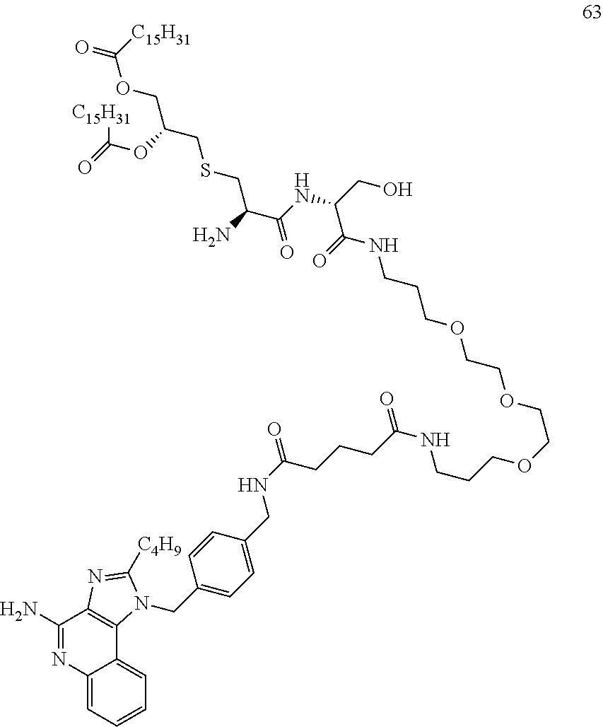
C(OCC(CSCC(C(NC(CO)C(=O)NCCCOCCOCCOCCCNC(=O)CCCC(NCC1=CC=C(CN2C3=C(C(N)=NC4=CC=CC=C43)N=C2[C4H9])C=C1)=O)=O)N)OC(=O)[C15H31])([C15H31])=O
